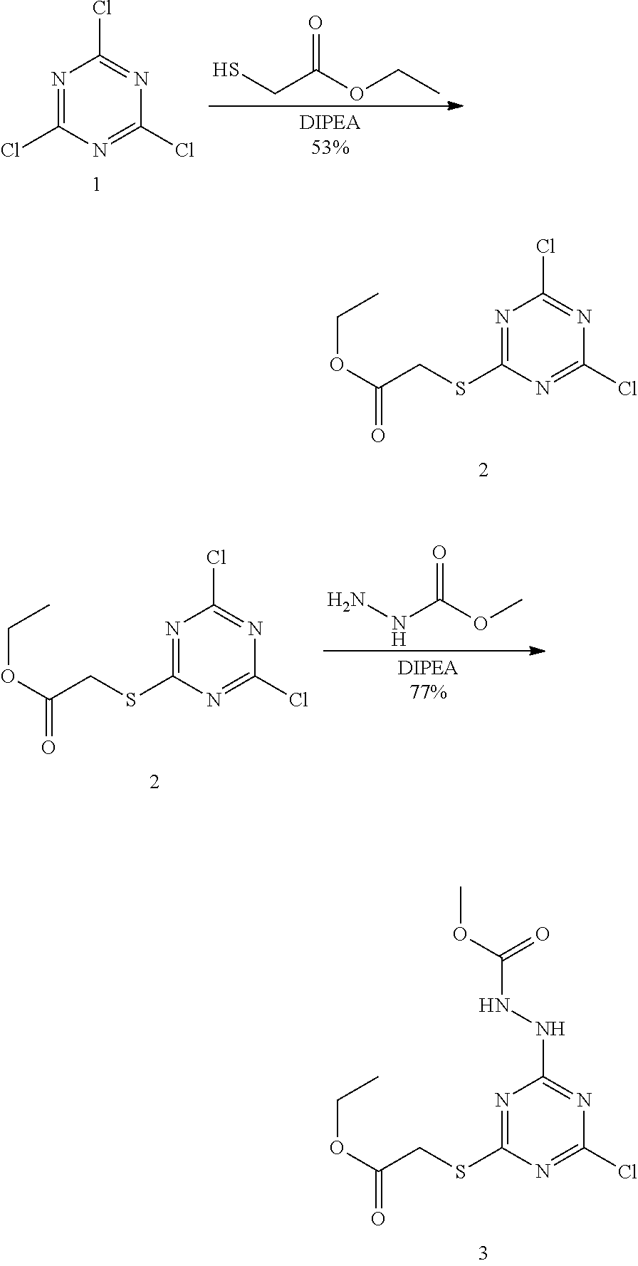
SCC(OCC)=O.N1=C(Cl)N=C(Cl)N=C1Cl.N1=C(SCC(OCC)=O)N=C(Cl)N=C1Cl.NNC(OC)=O.N1=C(SCC(OCC)=O)N=C(Cl)N=C1Cl.N1=C(SCC(OCC)=O)N=C(Cl)N=C1NNC(OC)=O
